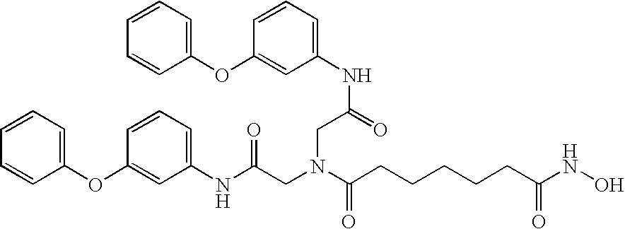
N(C(=O)CN(CC(NC1=CC=CC(OC2=CC=CC=C2)=C1)=O)C(=O)CCCCCC(NO)=O)C1=CC=CC(OC2=CC=CC=C2)=C1
